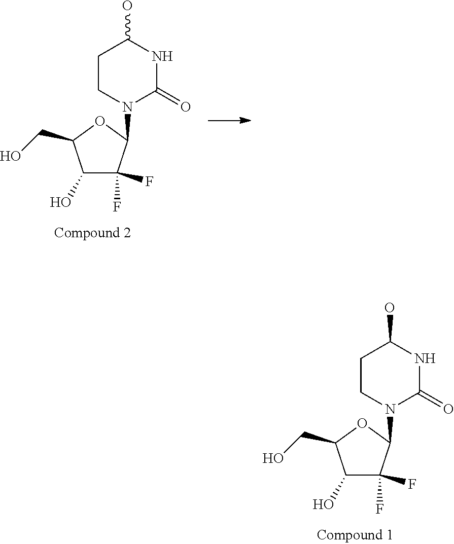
C1(O)C(F)(F)C(N2C(=O)NC(O)CC2)OC1CO.C1(O)C(F)(F)C(N2C(=O)NC(O)CC2)OC1CO
